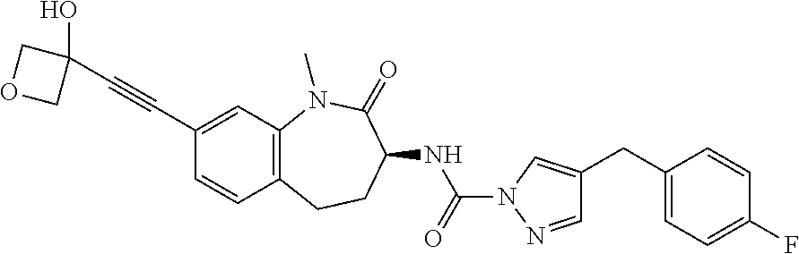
OC1(C#CC2=CC3=C(C=C2)CCC(NC(N2N=CC(CC4=CC=C(F)C=C4)=C2)=O)C(=O)N3C)COC1
